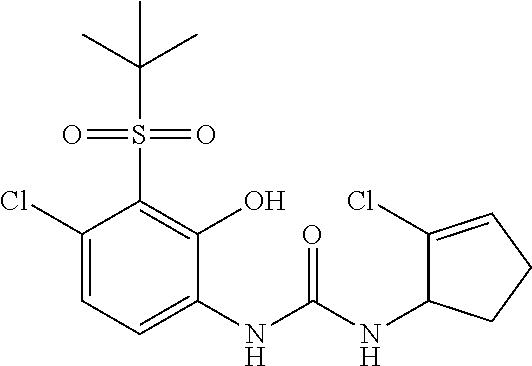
C1(Cl)=CC=C(NC(NC2C(Cl)=CCC2)=O)C(O)=C1S(=O)(=O)C(C)(C)C
